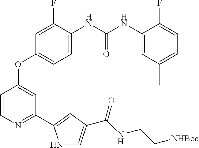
C1=C(NC(NC2=CC(C)=CC=C2F)=O)C(F)=CC(OC2=CC(C3=CC(C(NCC[NHBoc])=O)=CN3)=NC=C2)=C1
